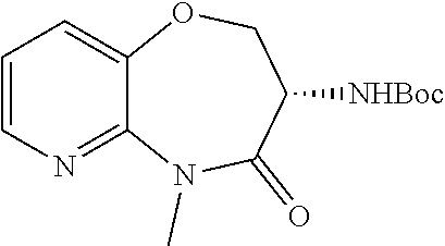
C1=CN=C2C(=C1)OCC([NHBoc])C(=O)N2C
